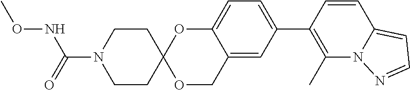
C1=CC(C2=CC=C3C(=C2)COC2(O3)CCN(C(=O)NOC)CC2)=C(C)N2C1=CC=N2
